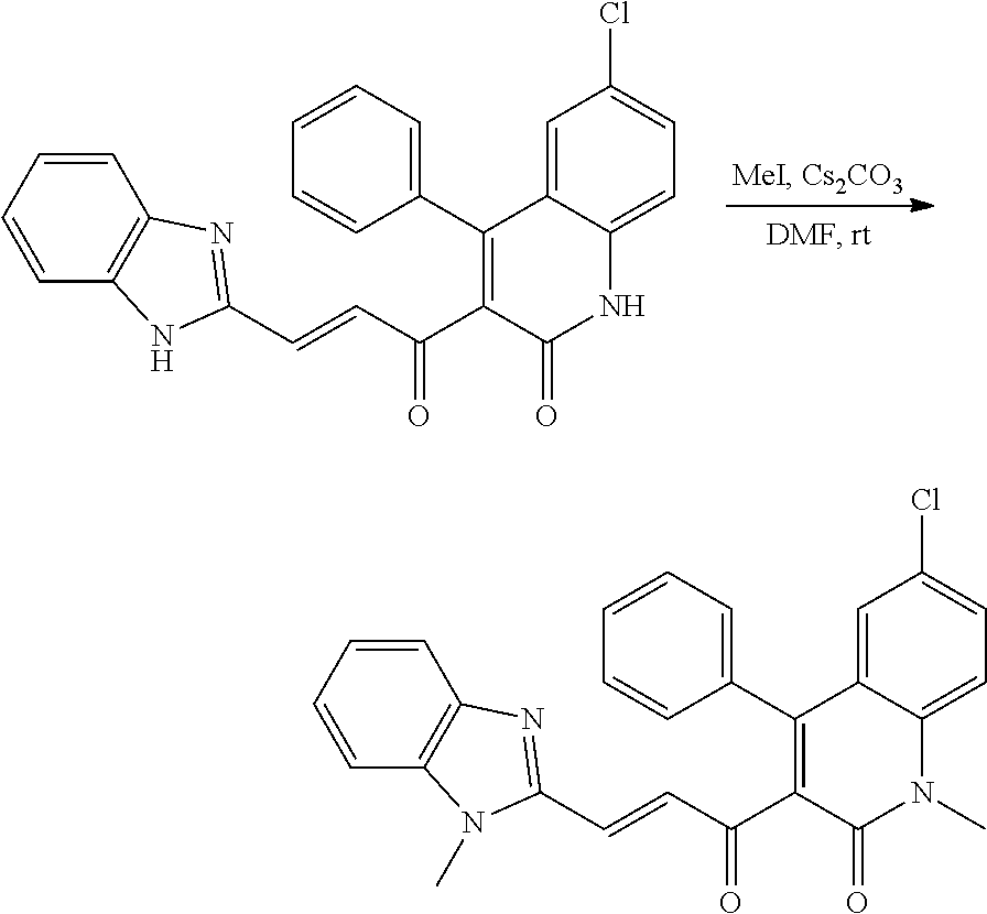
C1=C2C(=CC=C1Cl)NC(=O)C(C(C=CC1=NC3=C(C=CC=C3)N1)=O)=C2C1=CC=CC=C1.C1=C2C(=CC=C1Cl)N(C)C(=O)C(C(C=CC1=NC3=C(C=CC=C3)N1C)=O)=C2C1=CC=CC=C1
